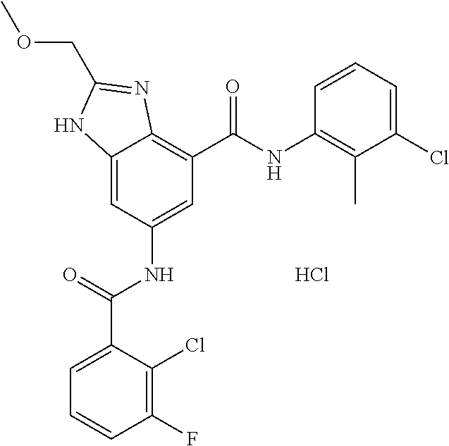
C12=CC(NC(C3=CC=CC(F)=C3Cl)=O)=CC(C(NC3=C(C)C(Cl)=CC=C3)=O)=C1N=C(COC)N2.Cl
